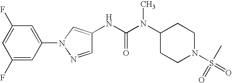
C1(F)=CC(N2N=CC(NC(N(C3CCN(S(=O)(C)=O)CC3)C)=O)=C2)=CC(F)=C1
